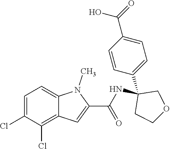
C1=C(Cl)C(Cl)=C2C(=C1)N(C)C(C(NC1(C3=CC=C(C(O)=O)C=C3)CCOC1)=O)=C2
